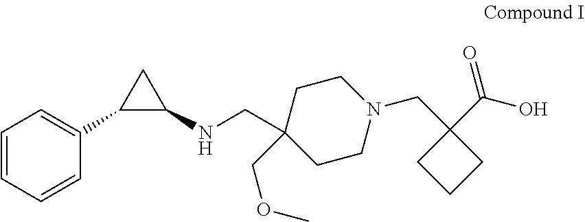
C1=C(C2C(NCC3(COC)CCN(CC4(C(O)=O)CCC4)CC3)C2)C=CC=C1
